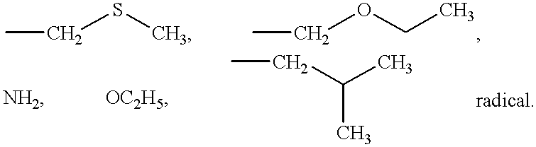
C(SC)C.C(OCC)C.C(C)(CC)C
